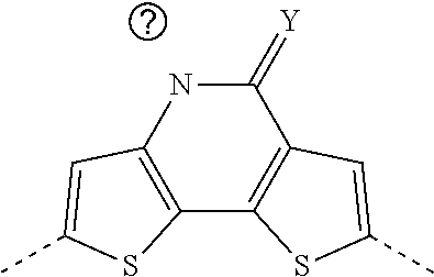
C12=C(NC(=[Y])C3=C1SC(C)=C3)C=C(C)S2
